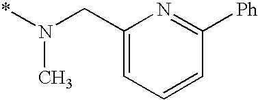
C1(CN(*)C)=CC=CC([Ph])=N1
